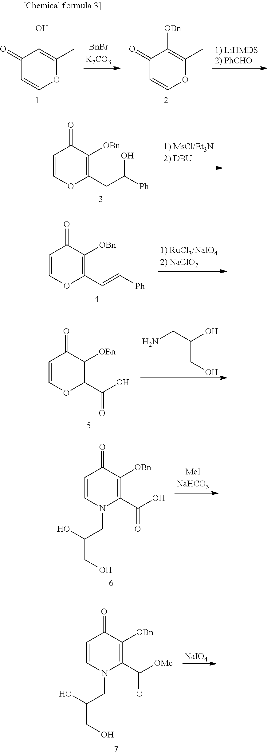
C1(=O)C=COC(C)=C1O.C1(=O)C=COC(C)=C1[OBn].C1=COC(CC([Ph])O)=C([OBn])C1=O.C1=COC(C=C[Ph])=C([OBn])C1=O.C1=COC(C(O)=O)=C([OBn])C1=O.NCC(O)CO.C1=CN(CC(O)CO)C(C(O)=O)=C([OBn])C1=O.C1=CN(CC(O)CO)C(C([OMe])=O)=C([OBn])C1=O.[NaIO4]
